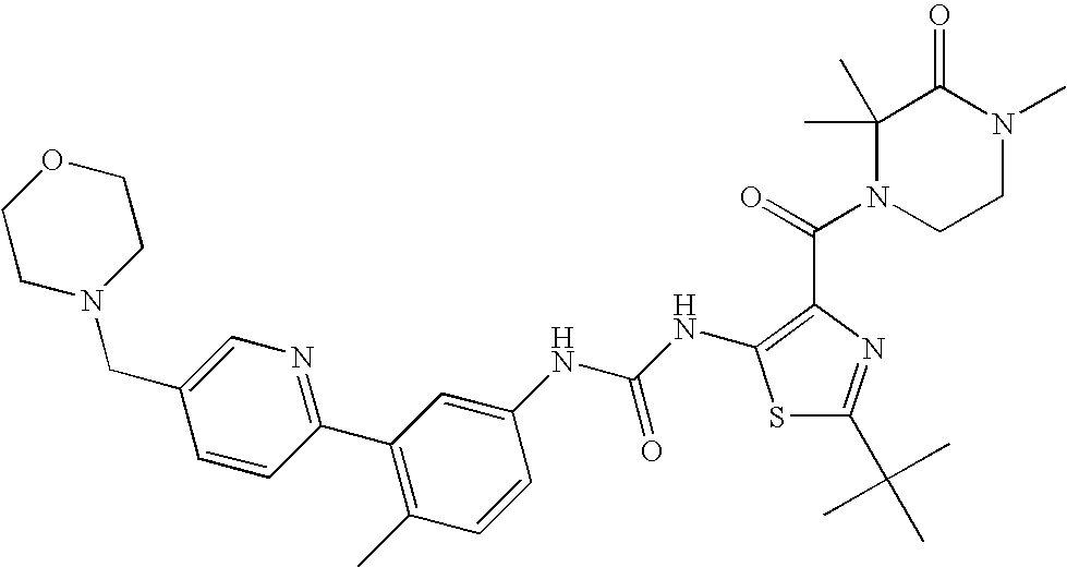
C1=CC(C2=C(C)C=CC(NC(NC3=C(C(=O)N4CCN(C)C(=O)C4(C)C)N=C(C(C)(C)C)S3)=O)=C2)=NC=C1CN1CCOCC1
